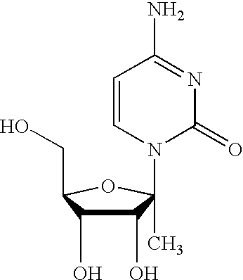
N1(C2(C)C(O)C(O)C(CO)O2)C(=O)N=C(N)C=C1
